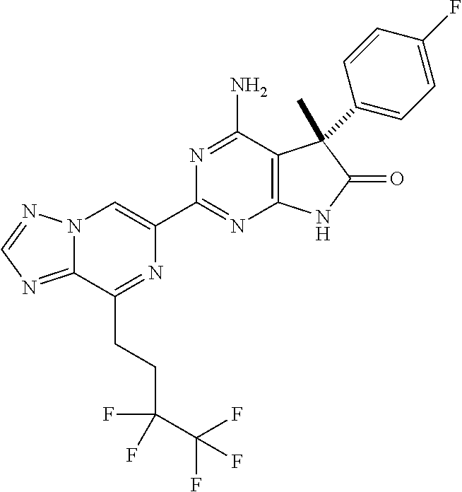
N12C(=NC=N1)C(CCC(C(F)(F)F)(F)F)=NC(C1=NC3=C(C(N)=N1)C(C)(C1=CC=C(F)C=C1)C(=O)N3)=C2
